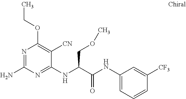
C1(NC(C(NC2=CC=CC([CF3])=C2)=O)COC)=NC(N)=NC(OCC)=C1[CN]
